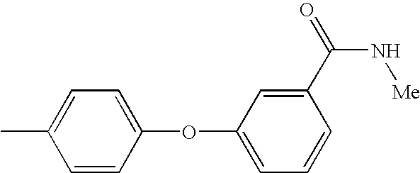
C1=CC(OC2=CC=CC(C(=O)N[Me])=C2)=CC=C1C
